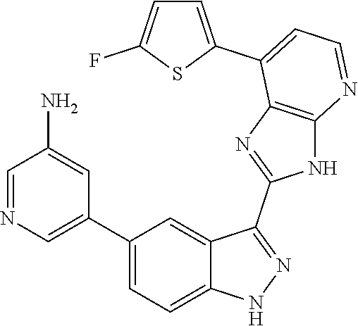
C1=NC=C(C2=CC=C3C(=C2)C(C2=NC4=C(N2)N=CC=C4C2=CC=C(F)S2)=NN3)C=C1N
